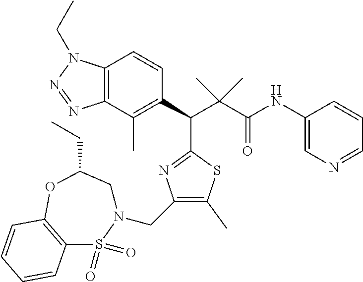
C12=C(C(C)=C(C(C(C(NC3=CN=CC=C3)=O)(C)C)C3=NC(CN4CC(CC)OC5=C(S4(=O)=O)C=CC=C5)=C(C)S3)C=C1)N=NN2CC
